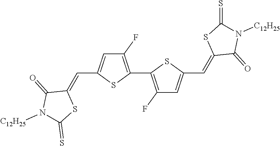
C1(F)=C(C2=C(F)C=C(C=C3C(=O)N([C12H25])C(=S)S3)S2)SC(C=C2C(=O)N([C12H25])C(=S)S2)=C1
